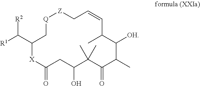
[Z]1[Q]CC(C([R1])[R2])[X]C(=O)CC(O)C(C)(C)C(=O)C(C)C([OH])C(C)C=CC1
